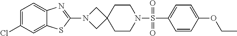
C1=CC(OCC)=CC=C1S(N1CCC2(CC1)CN(C1=NC3=CC=C(Cl)C=C3S1)C2)(=O)=O
